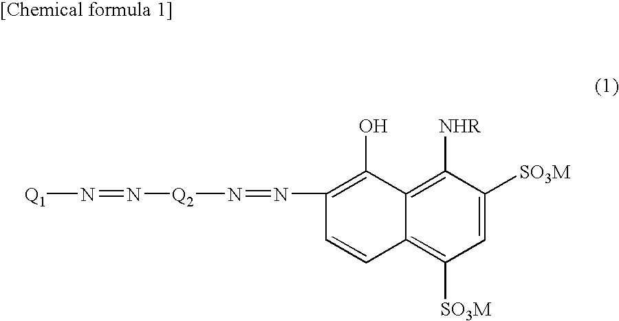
C1=C([SO3M])C([NHR])=C2C(=C1[SO3M])C=CC(N=N[Q2]N=N[Q1])=C2O
